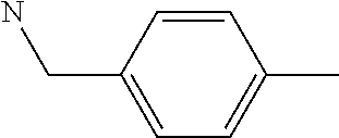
C1=CC(CN)=CC=C1C
